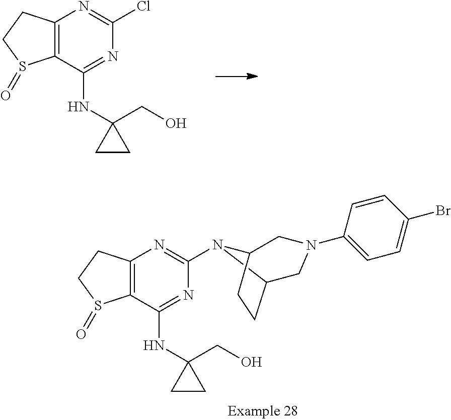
C12=C(C(NC3(CO)CC3)=NC(Cl)=N1)S(=O)CC2.C12=C(C(NC3(CO)CC3)=NC(N3C4CCC3CN(C3=CC=C(Br)C=C3)C4)=N1)S(=O)CC2
